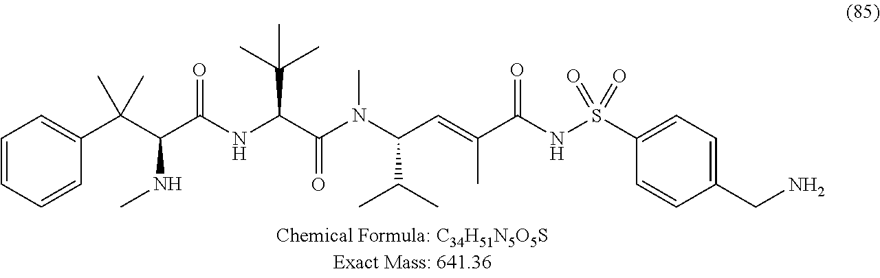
C1=CC=CC(C(C(C(NC(C(N(C(C=C(C(NS(C2=CC=C(CN)C=C2)(=O)=O)=O)C)C(C)C)C)=O)C(C)(C)C)=O)NC)(C)C)=C1
